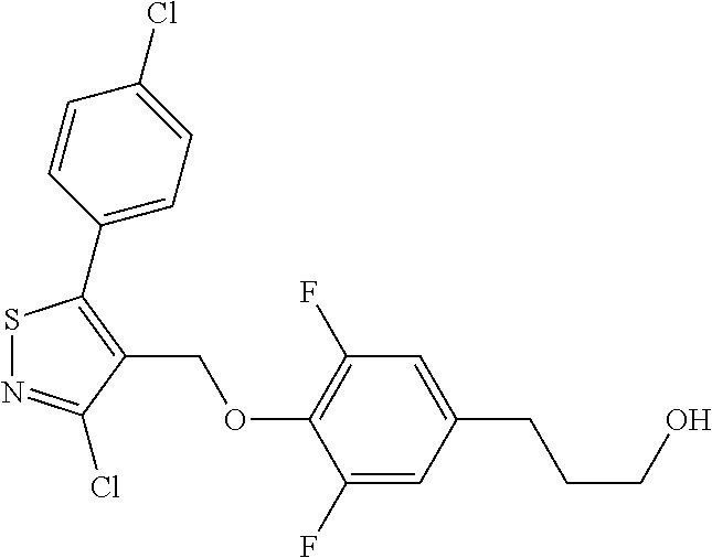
S1N=C(Cl)C(COC2=C(F)C=C(CCCO)C=C2F)=C1C1=CC=C(Cl)C=C1
